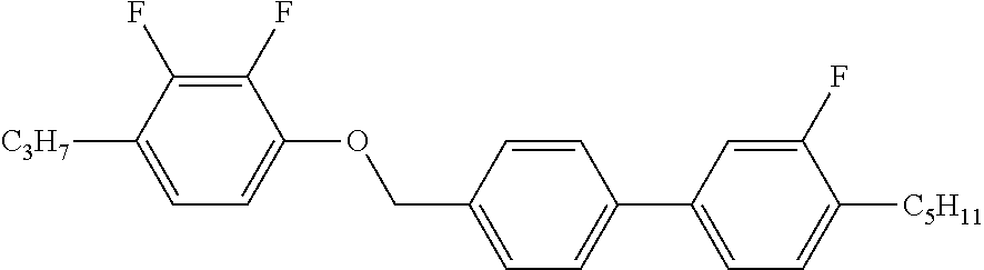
C1(F)=C(F)C([C3H7])=CC=C1OCC1=CC=C(C2=CC=C([C5H11])C(F)=C2)C=C1
